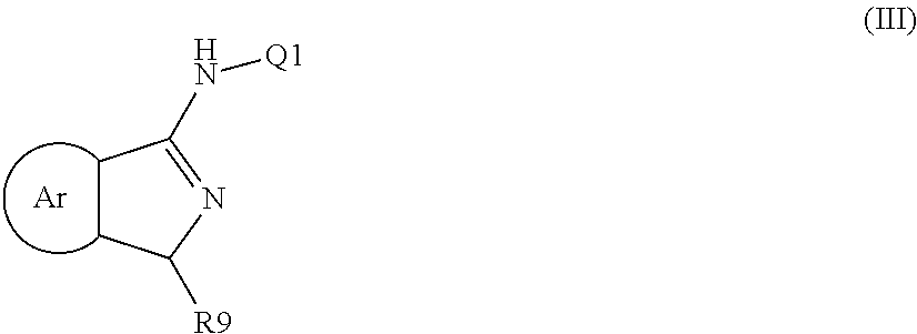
C1CC([R9])N=C1N[Q1].[Ar]
